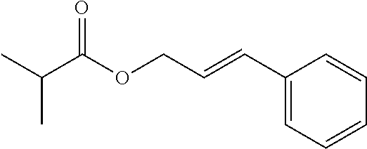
C1(C=CCOC(C(C)C)=O)=CC=CC=C1
